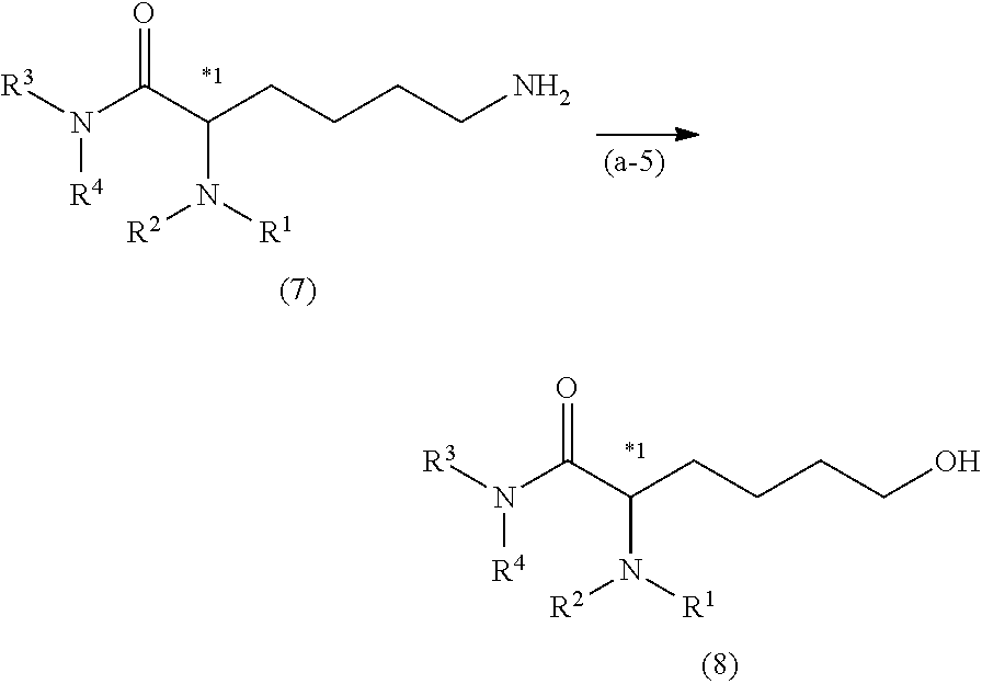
N(C(C(CCCCO)N([R1])[R2])=O)([R3])[R4].N(C(C(CCCCN)N([R1])[R2])=O)([R3])[R4]
